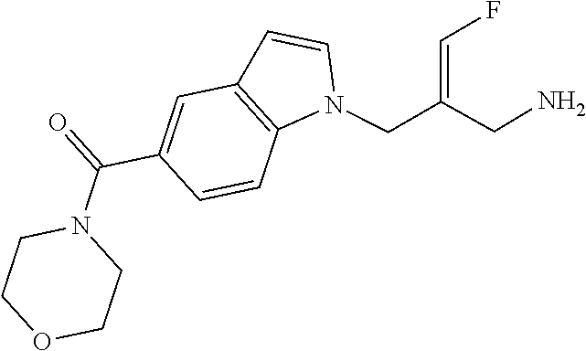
N1(CC(CN)=CF)C2=C(C=C1)C=C(C(=O)N1CCOCC1)C=C2
